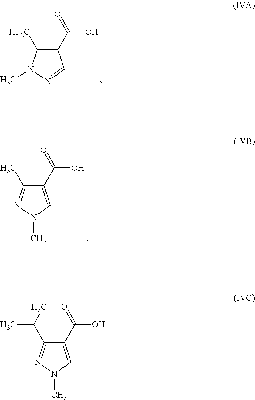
C1(C(=O)O)=C([HF2C])N(C)N=C1.C1(C(=O)O)=CN(C)N=C1C.C1(C(=O)O)=CN(C)N=C1C(C)C
